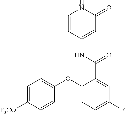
C1=CC(NC(=O)C2=CC(F)=CC=C2OC2=CC=C([F3CO])C=C2)=CC(=O)N1
